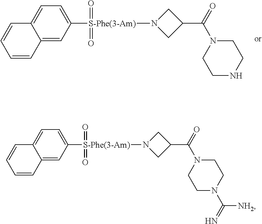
C1=C2C(=CC([S-Phe(3-Am)](=O)(=O)N3CC(C(=O)N4CCNCC4)C3)=C1)C=CC=C2.C1=C2C(=CC([S-Phe(3-Am)](=O)(=O)N3CC(C(=O)N4CCN(C([NH2])=N)CC4)C3)=C1)C=CC=C2
